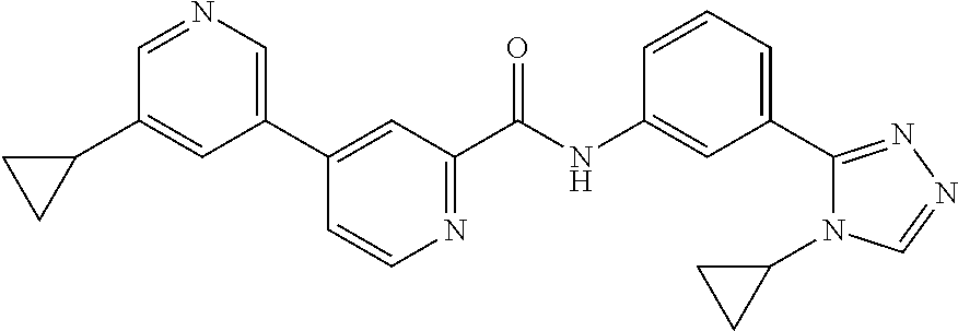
C1=NC=C(C2=CC(C(NC3=CC(C4=NN=CN4C4CC4)=CC=C3)=O)=NC=C2)C=C1C1CC1
